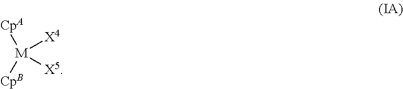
[X4][M]([X5])([CpB])[CpA]
